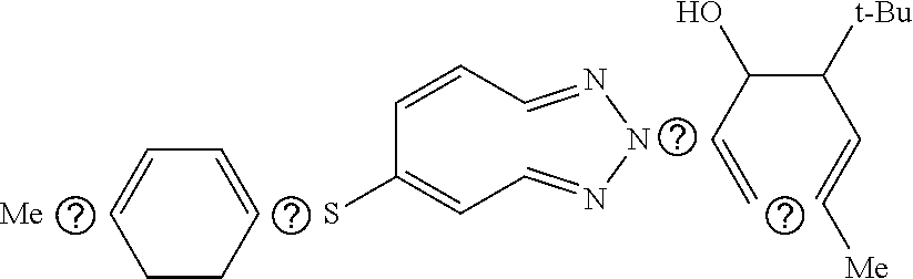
C(=C)C(C(C=C[Me])[t-Bu])O.C1CC=CC=C1.[Me].SC1=CC=NNN=CC=C1
